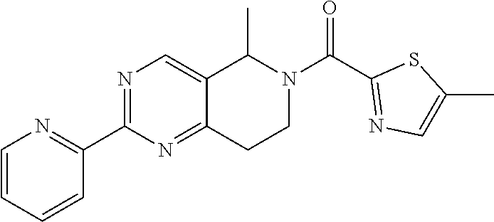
C1=CC=CC(C2=NC=C3C(=N2)CCN(C(=O)C2=NC=C(C)S2)C3C)=N1
